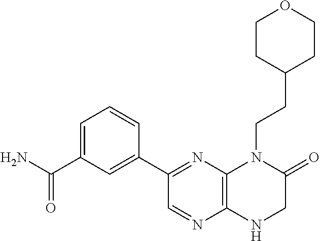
C12=C(N=C(C3=CC(C(N)=O)=CC=C3)C=N1)N(CCC1CCOCC1)C(=O)CN2
